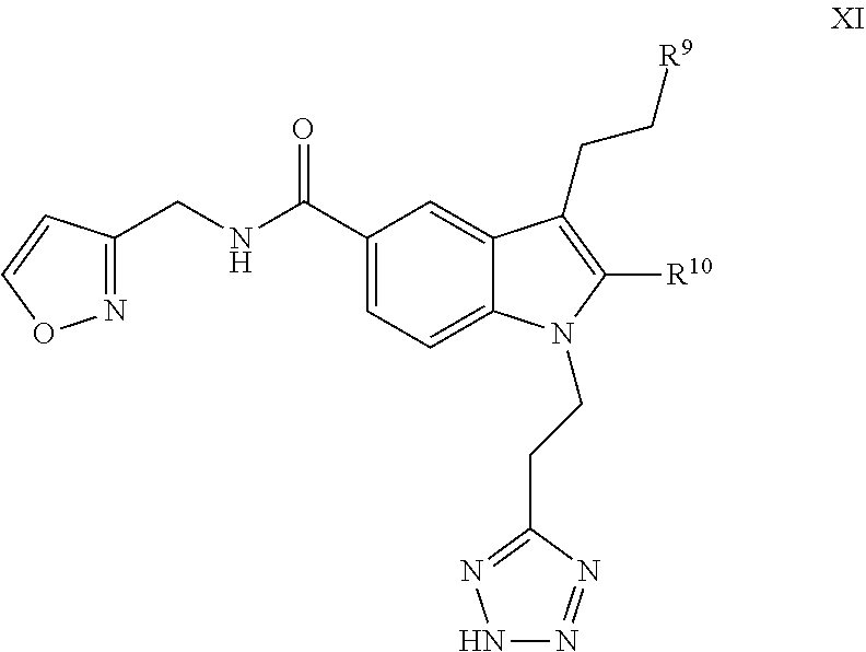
[R10]C1=C(CC[R9])C2=CC(C(NCC3=NOC=C3)=O)=CC=C2N1CCC1=NNN=N1
